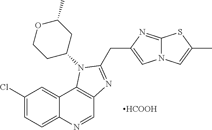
C1(Cl)=CC=C2C(=C1)C1=C(C=N2)N=C(CC2=CN3C(=N2)SC(C)=C3)N1C1CC(C)OCC1.[HCOOH]
